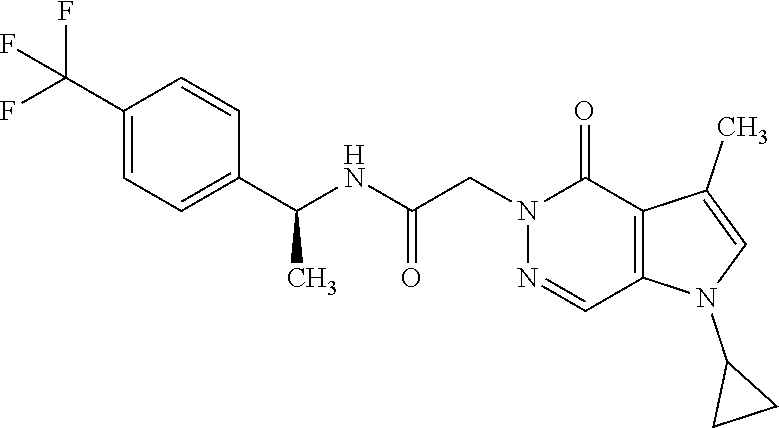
C1(C(F)(F)F)=CC=C(C(NC(CN2C(=O)C3=C(C=N2)N(C2CC2)C=C3C)=O)C)C=C1
